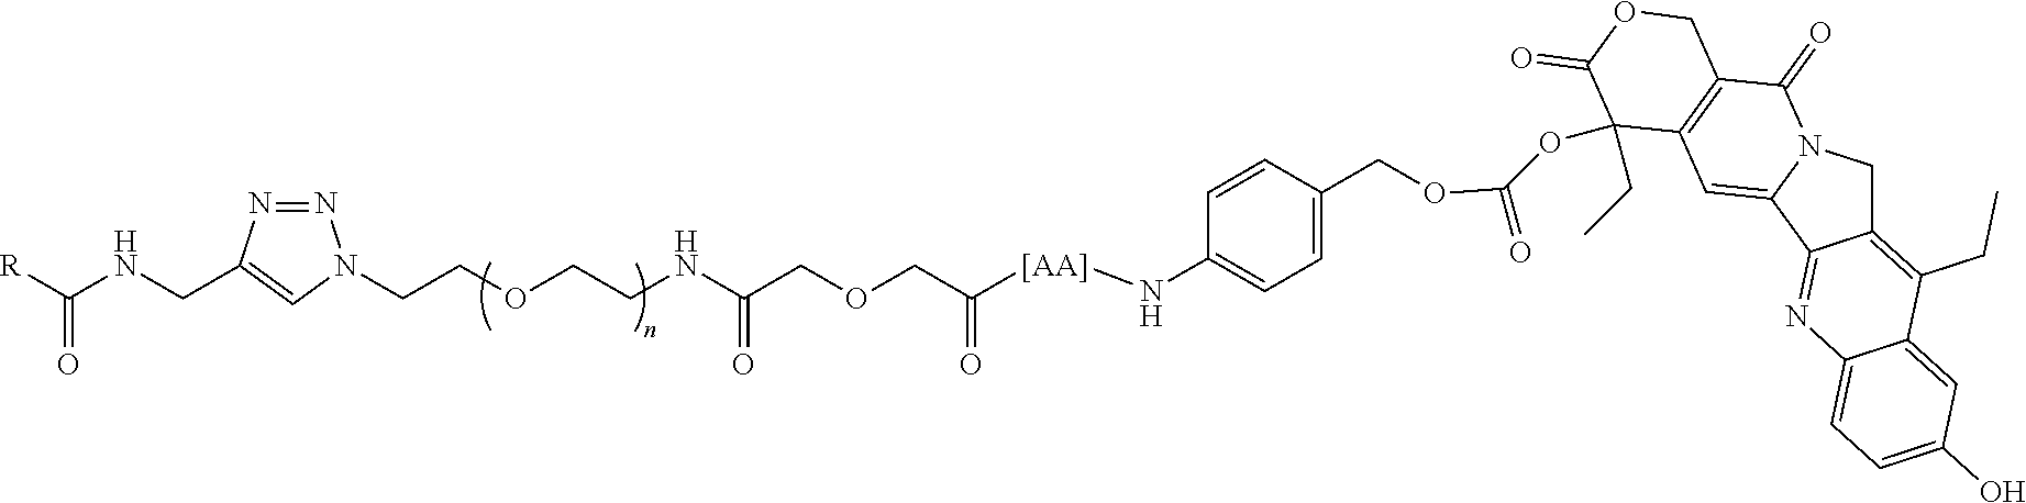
[R]C(NCC1=CN(CCOCCNC(COCC([[AA]]NC2=CC=C(COC(=O)OC3(CC)C4=C(C(=O)N5CC6=C(CC)C7=CC(O)=CC=C7N=C6C5=C4)COC3=O)C=C2)=O)=O)N=N1)=O
